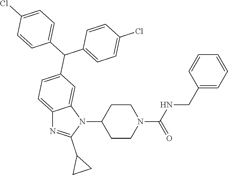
C1C(N2C3=CC(C(C4=CC=C(Cl)C=C4)C4=CC=C(Cl)C=C4)=CC=C3N=C2C2CC2)CCN(C(NCC2=CC=CC=C2)=O)C1
